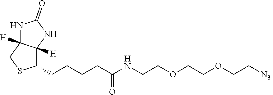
C1(CCCCC(NCCOCCOCC[N3])=O)C2([H])C([H])(CS1)NC(=O)N2
